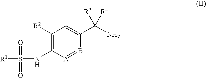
C1([R2])=C(NS([R1])(=O)=O)[A]=BC(C(N)([R4])[R3])=C1
